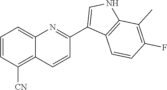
C1=CC=C2C(=C1[CN])C=CC(C1=CNC3=C1C=CC(F)=C3C)=N2
